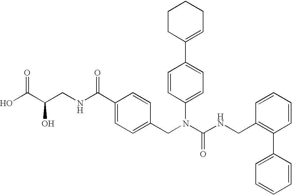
OC(C(CNC(C1=CC=C(CN(C(NCC2=C(C3=CC=CC=C3)C=CC=C2)=O)C2=CC=C(C3=CCCCC3)C=C2)C=C1)=O)O)=O
